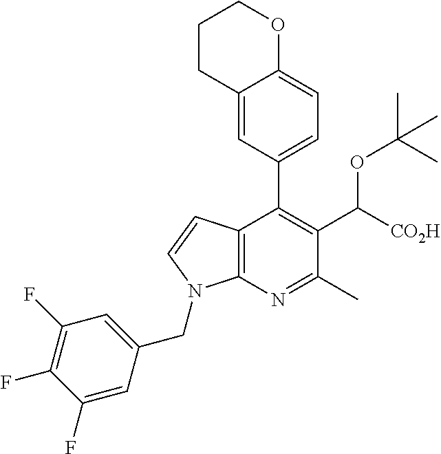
C12=C(N=C(C)C(C([CO2H])OC(C)(C)C)=C1C1=CC=C3C(=C1)CCCO3)N(CC1=CC(F)=C(F)C(F)=C1)C=C2
